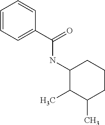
C1=CC=C(C(=O)NC2C(C)C(C)CCC2)C=C1
